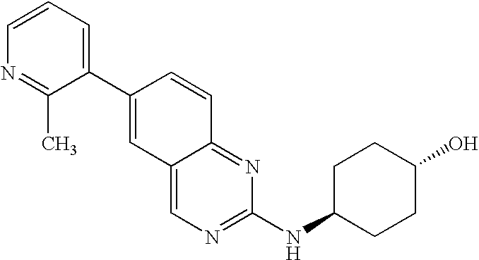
C1=CC=C(C2=CC3=CN=C(NC4CCC(O)CC4)N=C3C=C2)C(C)=N1
